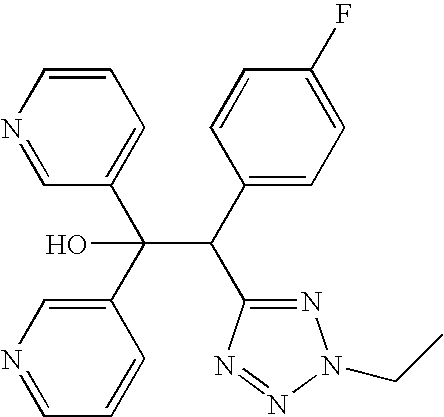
C(C(C1=CC=C(F)C=C1)C1=NN(CC)N=N1)(C1=CN=CC=C1)(C1=CC=CN=C1)O
